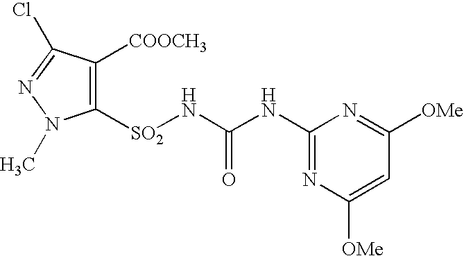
C1([SO2]NC(NC2=NC([OMe])=CC([OMe])=N2)=O)=C([COOCH3])C(Cl)=NN1C
